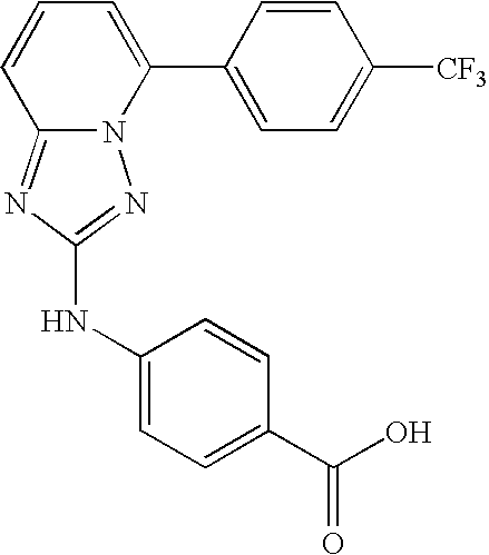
C12=NC(NC3=CC=C(C(O)=O)C=C3)=NN1C(C1=CC=C([CF3])C=C1)=CC=C2
